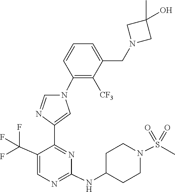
C1(NC2CCN(S(=O)(=O)C)CC2)=NC=C(C(F)(F)F)C(C2=CN(C3=C([CF3])C(CN4CC(C)(O)C4)=CC=C3)C=N2)=N1
